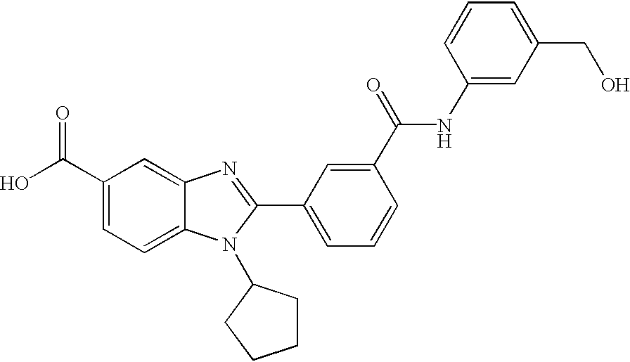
C1(C(O)=O)=CC=C2C(=C1)N=C(C1=CC=CC(C(=O)NC3=CC(CO)=CC=C3)=C1)N2C1CCCC1
